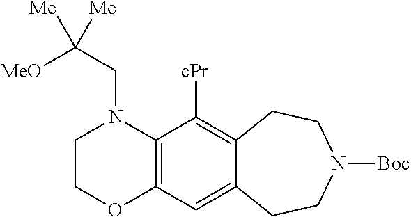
C1COC2=C(N1CC([MeO])([Me])[Me])C([cPr])=C1C(=C2)CCN([Boc])CC1
